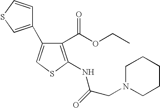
C1(C(OCC)=O)=C(NC(=O)CN2CCCCC2)SC=C1C1=CSC=C1
